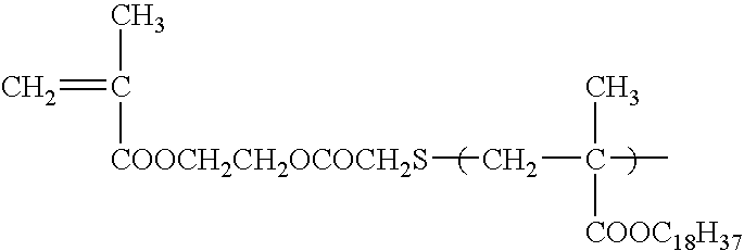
C=C(C)[COOCH2CH2OCOCH2S]CC(C)(C)[COOC18H37]
